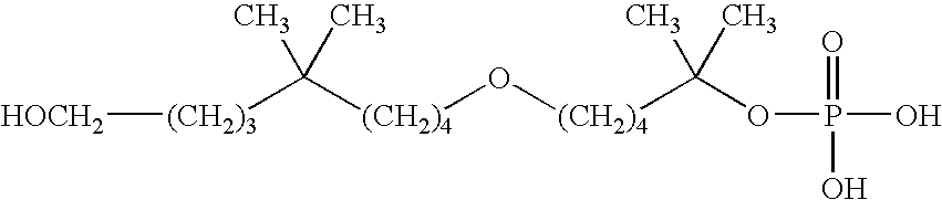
[(CH2)4](O[(CH2)4]C(OP(O)(O)=O)(C)C)C(C)(C)[(CH2)3][HOCH2]
